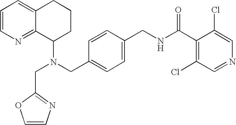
N(CC1=CC=C(CNC(C2=C(Cl)C=NC=C2Cl)=O)C=C1)(C1CCCC2=CC=CN=C12)CC1=NC=CO1
